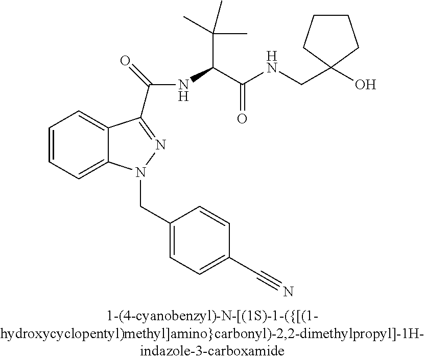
C1=CC=C2C(=C1)C(C(=O)NC(C(NCC1(O)CCCC1)=O)C(C)(C)C)=NN2CC1=CC=C(C#N)C=C1
